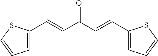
C1=C(C=CC(C=CC2=CC=CS2)=O)SC=C1
